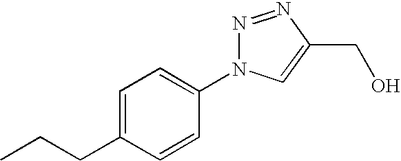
C1=CC(CCC)=CC=C1N1N=NC(CO)=C1
